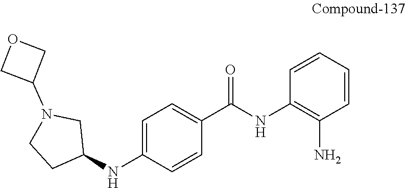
C1=C(NC2CN(C3COC3)CC2)C=CC(C(NC2=C(N)C=CC=C2)=O)=C1
